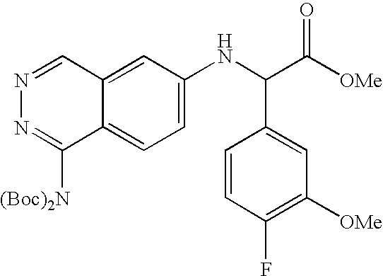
C1=C(NC(C([OMe])=O)C2=CC([OMe])=C(F)C=C2)C=C2C(=C1)C([(Boc)2N])=NN=C2
